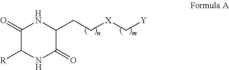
C1(=O)C([R])NC(=O)C(CC[X]C[Y])N1
